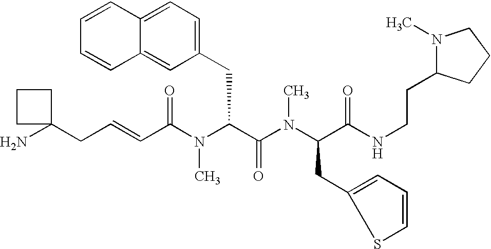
NC1(CC=CC(N(C(C(=O)N(C)C(CC2=CC=CS2)C(=O)NCCC2N(C)CCC2)CC2=CC=C3C(=C2)C=CC=C3)C)=O)CCC1
